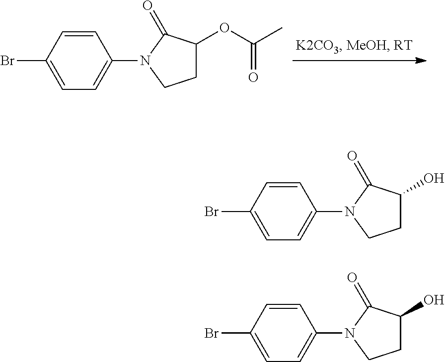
C1C(OC(=O)C)C(=O)N(C2=CC=C(Br)C=C2)C1.C1C(O)C(=O)N(C2=CC=C(Br)C=C2)C1.C1C(O)C(=O)N(C2=CC=C(Br)C=C2)C1
